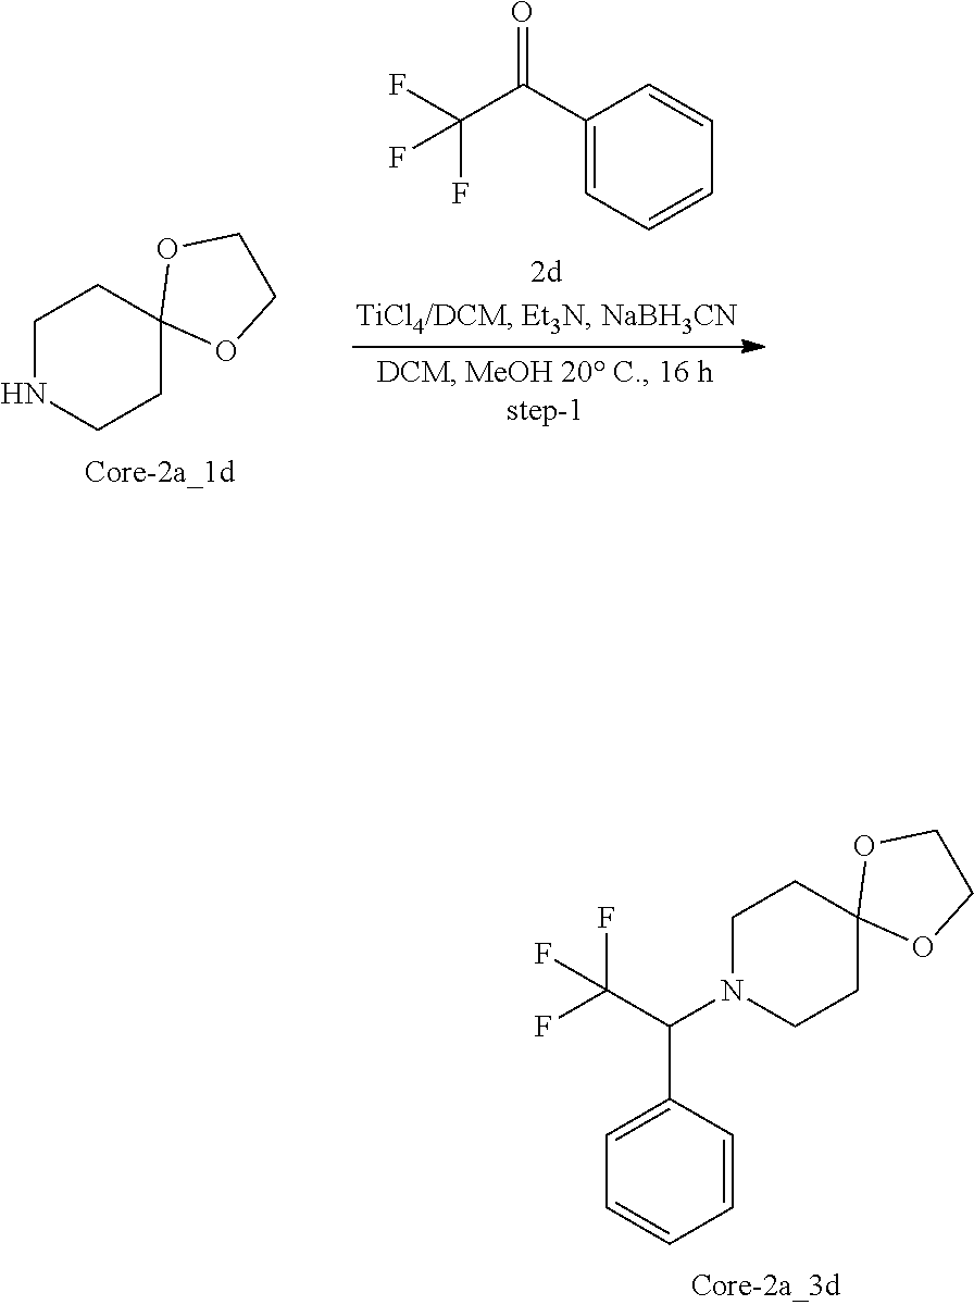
C1(C(C(F)(F)F)=O)=CC=CC=C1.C1NCCC2(C1)OCCO2.C1N(C(C2=CC=CC=C2)C(F)(F)F)CCC2(C1)OCCO2
